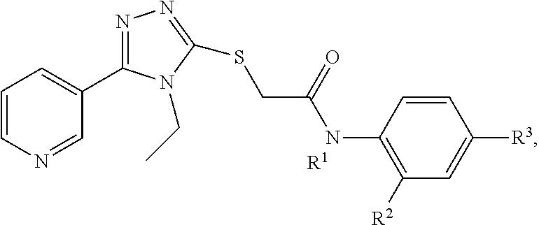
C1=CN=CC(C2=NN=C(SCC(NC3=C([R2])C=C([R3])C=C3)=O)N2CC)=C1.[R1]
